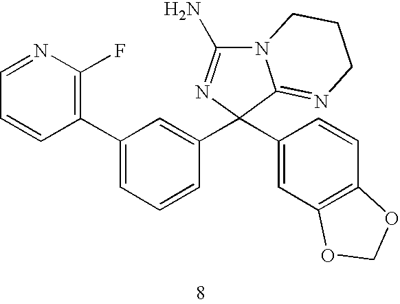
C1(C2=CC=CC(C3(C4=CC5=C(C=C4)OCO5)N=C(N)N4C3=NCCC4)=C2)=C(F)N=CC=C1
